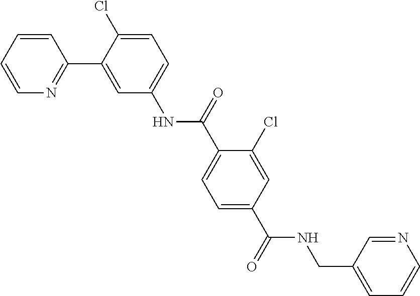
C1=CC=CN=C1C1=CC(NC(C2=CC=C(C(NCC3=CC=CN=C3)=O)C=C2Cl)=O)=CC=C1Cl
